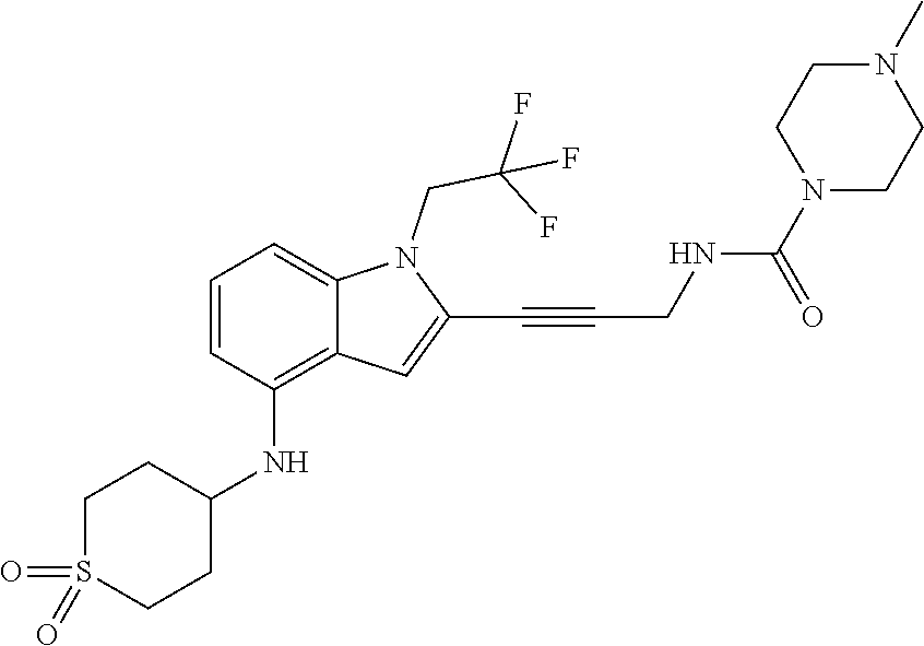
C(C#CC1=CC2=C(NC3CCS(=O)(=O)CC3)C=CC=C2N1CC(F)(F)F)NC(N1CCN(C)CC1)=O
